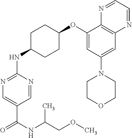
C1=NC(NC2CCC(OC3=CC(N4CCOCC4)=CC4=C3N=CC=N4)CC2)=NC=C1C(NC(COC)C)=O
